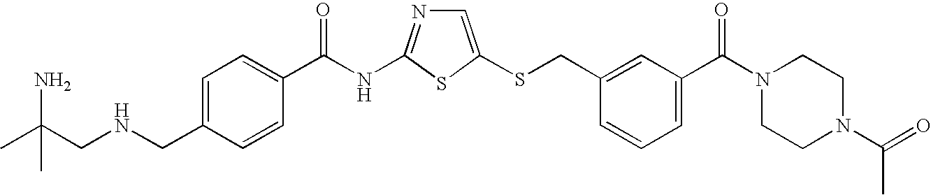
C1=C(SCC2=CC(C(N3CCN(C(=O)C)CC3)=O)=CC=C2)SC(NC(=O)C2=CC=C(CNCC(N)(C)C)C=C2)=N1
